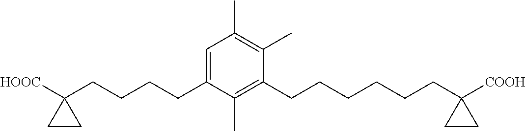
C1=C(CCCCC2([HOOC])CC2)C(C)=C(CCCCCCC2([COOH])CC2)C(C)=C1C
